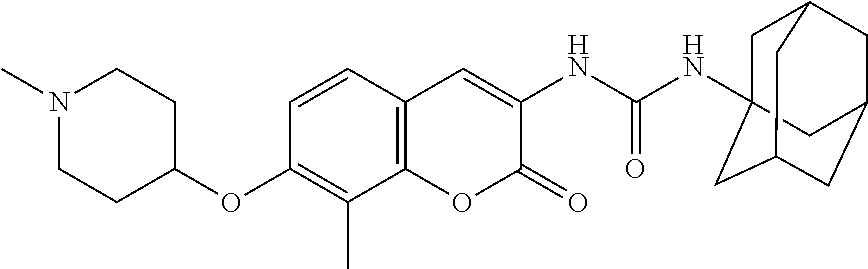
N(C(NC1=CC2=C(OC1=O)C(C)=C(OC1CCN(C)CC1)C=C2)=O)C12CC3CC(CC(C1)C3)C2
